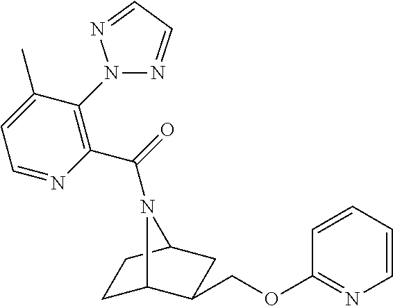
C1C2C(COC3=NC=CC=C3)CC(C1)N2C(=O)C1=C(N2N=CC=N2)C(C)=CC=N1
